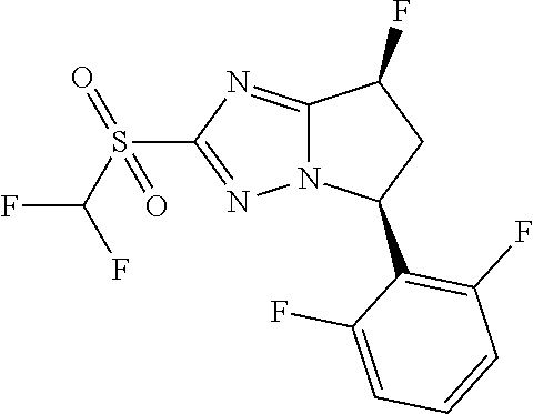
C12=NC(S(=O)(C(F)F)=O)=NN1C(C1=C(F)C=CC=C1F)CC2F
